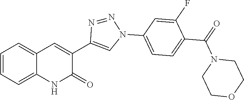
C1=CC=C2C(=C1)C=C(C1=CN(C3=CC=C(C(=O)N4CCOCC4)C(F)=C3)N=N1)C(=O)N2
